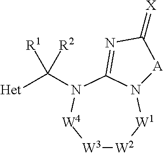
[W3]1[W2][W1]N2C(=NC(=[X])[A]2)N(C([Het])([R1])[R2])[W4]1
